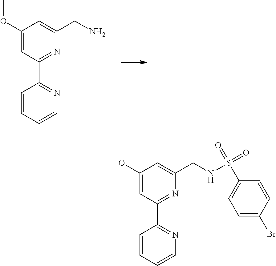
C1(OC)=CC(C2=NC=CC=C2)=NC(CN)=C1.C1(OC)=CC(C2=NC=CC=C2)=NC(CNS(C2=CC=C(Br)C=C2)(=O)=O)=C1
